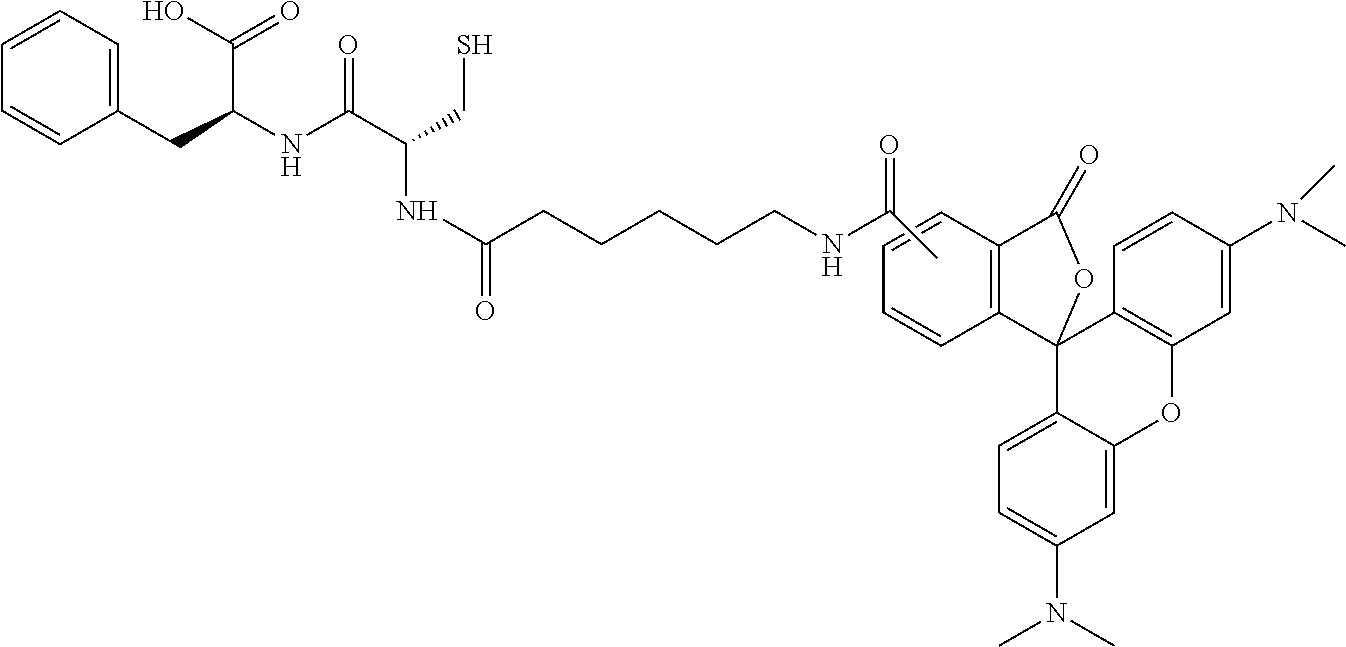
C1(CC(NC(C(NC(CCCCCNC(=O)C)=O)CS)=O)C(O)=O)=CC=CC=C1.C12=C(C=CC=C1)C(=O)OC21C2=C(C=C(N(C)C)C=C2)OC2=CC(N(C)C)=CC=C12
